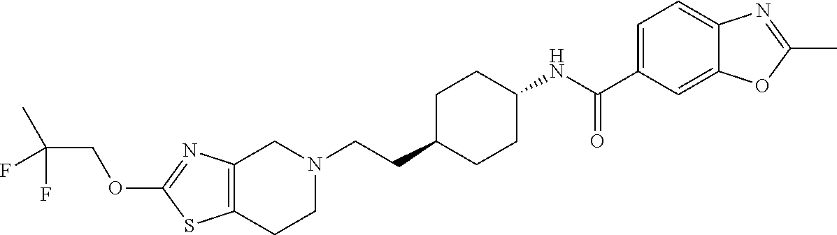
C12=C(CCN(CCC3CCC(NC(C4=CC=C5C(=C4)OC(C)=N5)=O)CC3)C1)SC(OCC(C)(F)F)=N2
